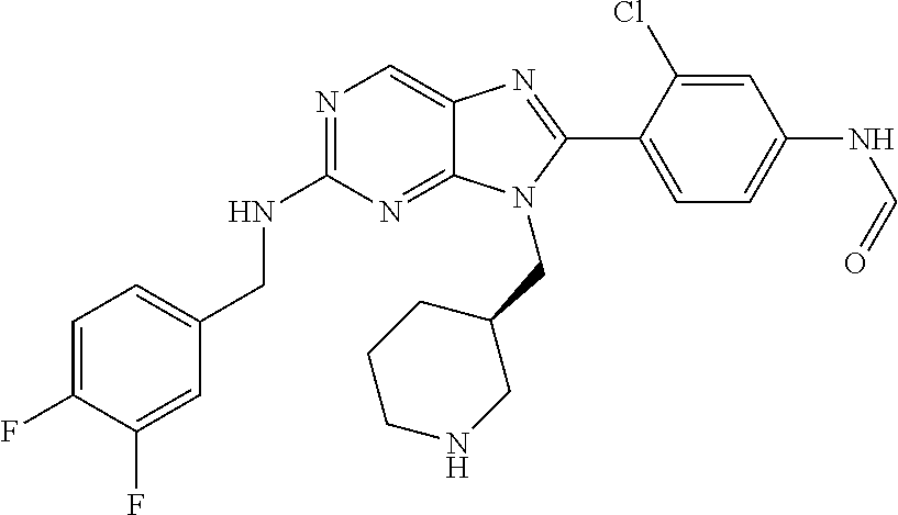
C1=C(F)C(F)=CC(CNC2=NC=C3C(=N2)N(CC2CCCNC2)C(C2=CC=C(NC=O)C=C2Cl)=N3)=C1
